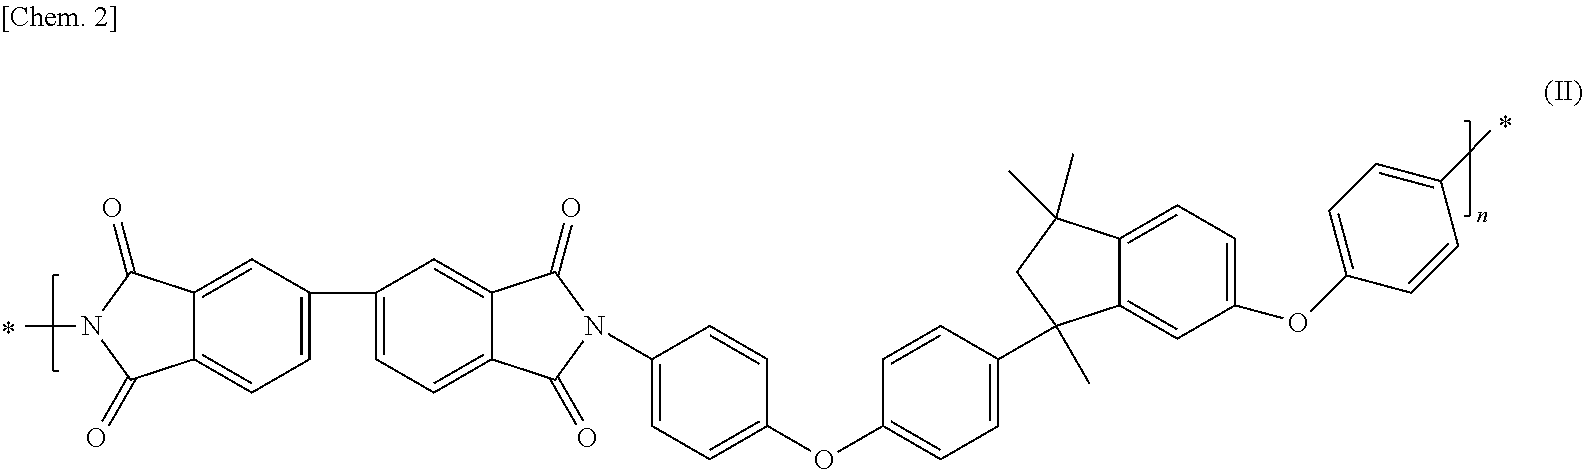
C1(N2C(=O)C3=CC=C(C4=CC=C5C(=C4)C(=O)N(C)C5=O)C=C3C2=O)=CC=C(OC2=CC=C(C3(C)C4=CC(OC5=CC=C(C)C=C5)=CC=C4C(C)(C)C3)C=C2)C=C1
